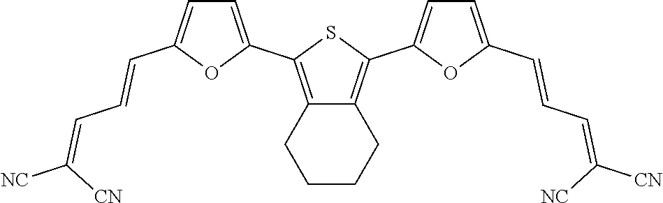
C1=C(C2=C3C(=C(C4=CC=C(C=CC=C([CN])[NC])O4)S2)CCCC3)OC(C=CC=C([CN])[NC])=C1
